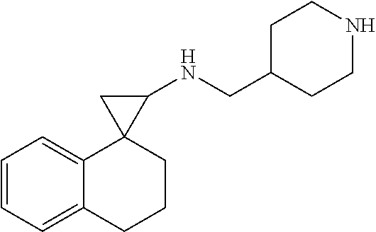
C1=CC=C2C(=C1)C1(CCC2)C(NCC2CCNCC2)C1
